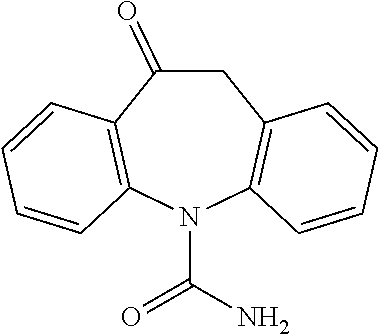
C1C(=O)C2=C(N(C(N)=O)C3=C1C=CC=C3)C=CC=C2
